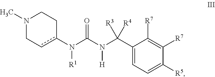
C1(C(N(C(N(c2cCN(C)CC2)[R1])=O)[H])([R3])[R4])=CC=C([R5])C([R7])=C1[R7]
